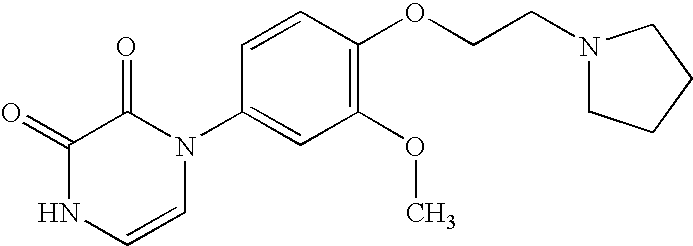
C1(=O)NC=CN(C2=CC(OC)=C(OCCN3CCCC3)C=C2)C1=O
